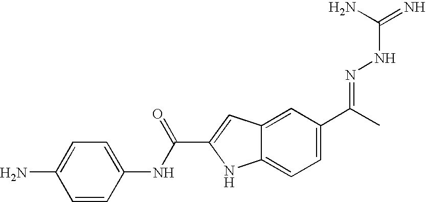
C1=CC(NC(C2=CC3=CC(C(C)=NNC(=N)N)=CC=C3N2)=O)=CC=C1N
